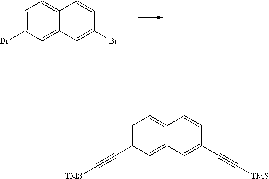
C1=C(Br)C=C2C(=C1)C=CC(Br)=C2.C1=C(C#C[TMS])C=C2C(=C1)C=CC(C#C[TMS])=C2
